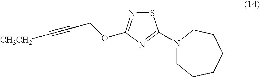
S1N=C(OCC#C[CH3CH2])N=C1N1CCCCCC1
